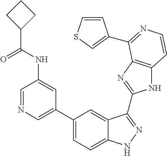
C1(C2=CN=CC(NC(C3CCC3)=O)=C2)=CC=C2C(=C1)C(C1=NC3=C(N1)C=CN=C3C1=CSC=C1)=NN2
